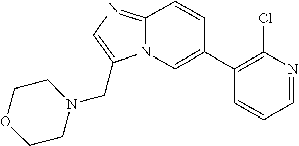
C12=NC=C(CN3CCOCC3)N1C=C(C1=C(Cl)N=CC=C1)C=C2
